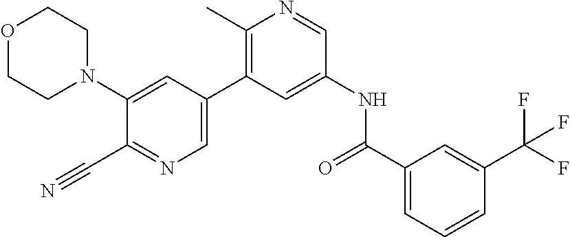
O1CCN(C2=CC(C3=C(C)N=CC(NC(C4=CC=CC(C(F)(F)F)=C4)=O)=C3)=CN=C2C#N)CC1
